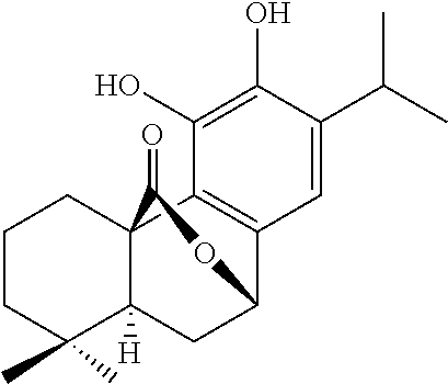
C1CC(C)(C)C2([H])C3(C1)C1=C(C(C2)OC3=O)C=C(C(C)C)C(O)=C1O
